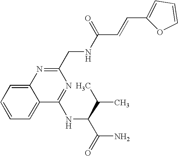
C1=CC=C2C(=C1)N=C(CNC(C=CC1=CC=CO1)=O)N=C2NC(C(N)=O)C(C)C
